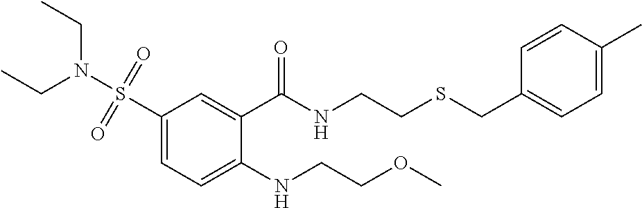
C1(S(N(CC)CC)(=O)=O)=CC=C(NCCOC)C(C(NCCSCC2=CC=C(C)C=C2)=O)=C1
